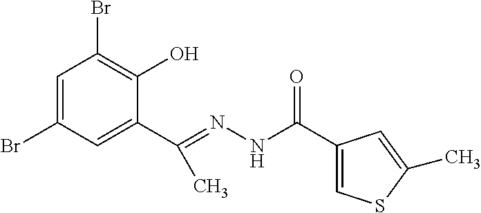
C1=C(Br)C=C(C(=NNC(C2=CSC(C)=C2)=O)C)C(O)=C1Br
